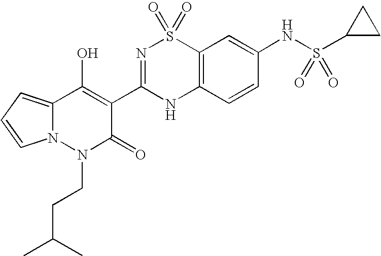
C12=CC=CN1N(CCC(C)C)C(=O)C(C1=NS(=O)(=O)C3=C(N1)C=CC(NS(C1CC1)(=O)=O)=C3)=C2O
